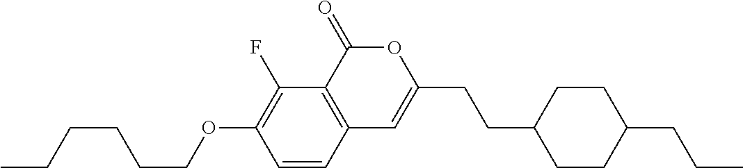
C1=CC2=C(C(F)=C1OCCCCCC)C(=O)OC(CCC1CCC(CCC)CC1)=C2
